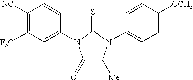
C1([NC])=C([F3C])C=C(N2C(=O)C([Me])N(C3=CC=C([OCH3])C=C3)C2=S)C=C1
